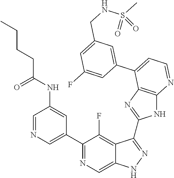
C1=NC=C(C2=NC=C3C(=C2F)C(C2=NC4=C(N2)N=CC=C4C2=CC(CNS(C)(=O)=O)=CC(F)=C2)=NN3)C=C1NC(CCCC)=O
